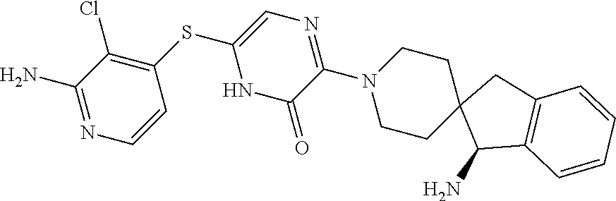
C1(N)=NC=CC(SC2=CN=C(N3CCC4(CC3)C(N)C3=C(C4)C=CC=C3)C(=O)N2)=C1Cl
